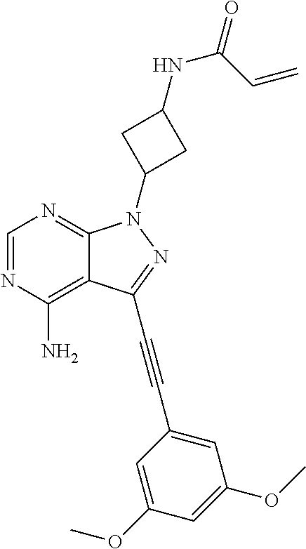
C1=NC(N)=C2C(=N1)N(C1CC(NC(=O)C=C)C1)N=C2C#CC1=CC(OC)=CC(OC)=C1
